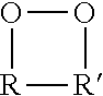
O1[R][R]O1
